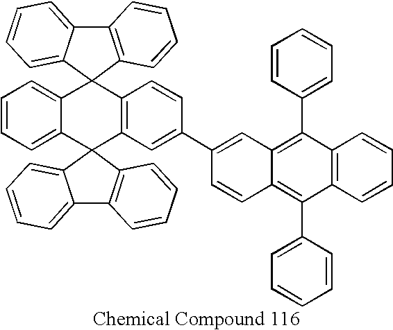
C12=CC=CC=C1C1(C3=C(C=CC(C4=CC5=C(C6=CC=CC=C6)C6=C(C(C7=CC=CC=C7)=C5C=C4)C=CC=C6)=C3)C23C2=CC=CC=C2C2=C3C=CC=C2)C2=C(C3=CC=CC=C31)C=CC=C2
